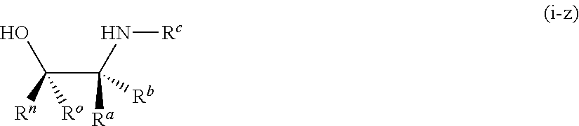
C(C(N[Rc])([Ra])[Rb])(O)([Rn])[Ro]
